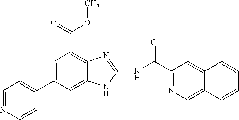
C1=C(C2=CC=NC=C2)C=C2C(=C1C(OC)=O)N=C(NC(=O)C1=NC=C3C(=C1)C=CC=C3)N2
